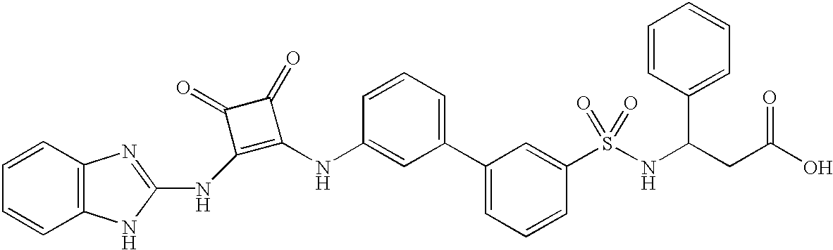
C1=CC2=C(C=C1)NC(NC1=C(NC3=CC(C4=CC=CC(S(NC(CC(O)=O)C5=CC=CC=C5)(=O)=O)=C4)=CC=C3)C(=O)C1=O)=N2
